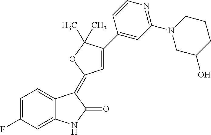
C1=C(F)C=C2C(=C1)C(=C1C=C(C3=CC(N4CC(O)CCC4)=NC=C3)C(C)(C)O1)C(=O)N2
